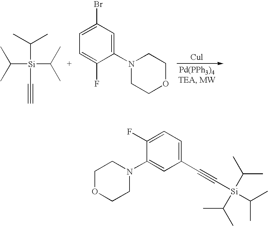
C([Si](C(C)C)(C(C)C)C#C)(C)C.C1(N2CCOCC2)=CC(Br)=CC=C1F.C1OCCN(C2=CC(C#C[Si](C(C)C)(C(C)C)C(C)C)=CC=C2F)C1
